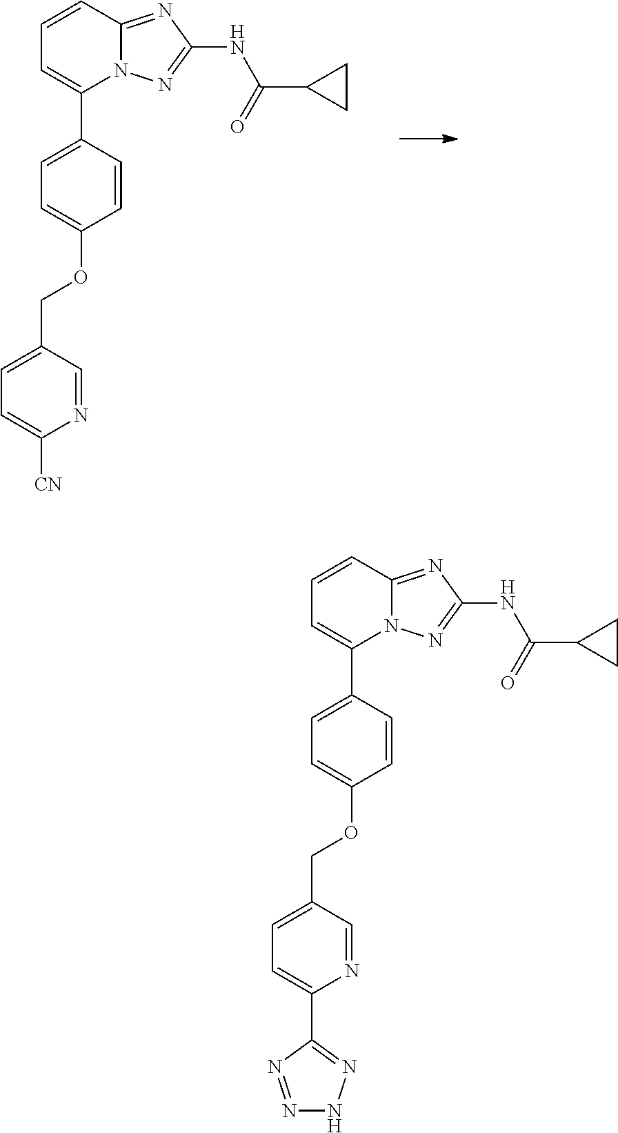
C1(C2=CC=CC3=NC(NC(=O)C4CC4)=NN23)=CC=C(OCC2=CC=C([CN])N=C2)C=C1.C1=C(C2=CC=CC3=NC(NC(=O)C4CC4)=NN23)C=CC(OCC2=CC=C(C3=NNN=N3)N=C2)=C1
